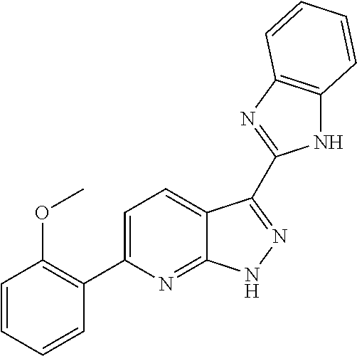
C1=C(C2=C(OC)C=CC=C2)N=C2C(=C1)C(C1=NC3=C(N1)C=CC=C3)=NN2
